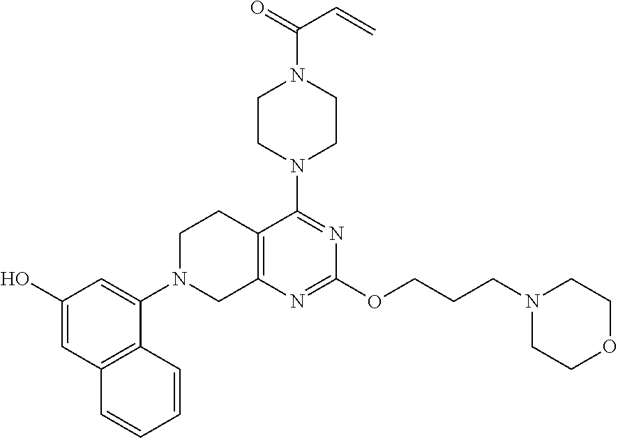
C12=C(N=C(OCCCN3CCOCC3)N=C1N1CCN(C(=O)C=C)CC1)CN(C1=CC(O)=CC3=C1C=CC=C3)CC2
